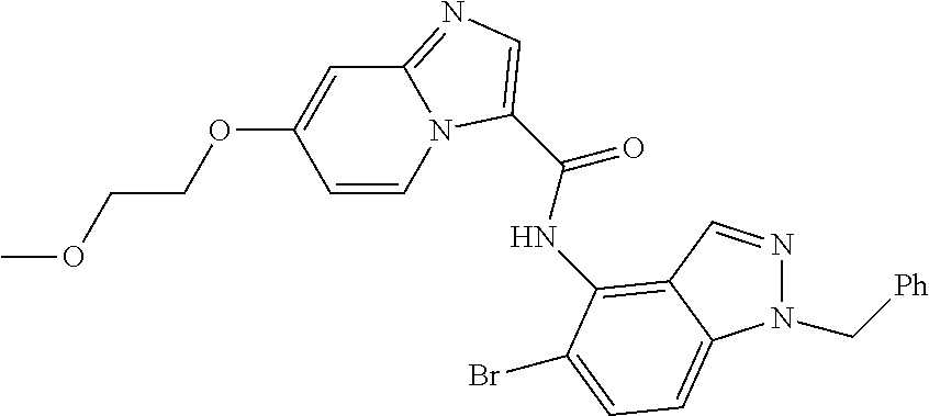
C1=CN2C(=NC=C2C(=O)NC2=C3C=NN(C[Ph])C3=CC=C2Br)C=C1OCCOC
